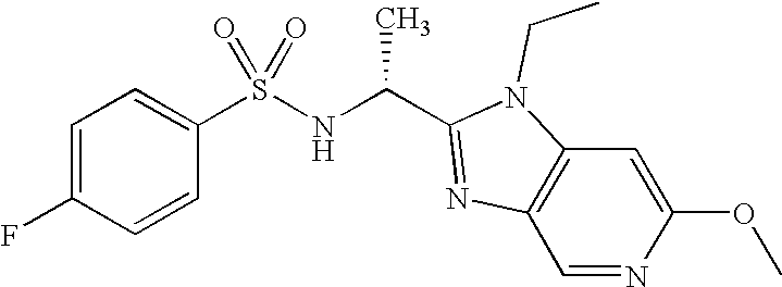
C1=C(F)C=CC(S(NC(C2=NC3=C(C=C(OC)N=C3)N2CC)C)(=O)=O)=C1
